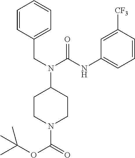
C1=CC(CN(C2CCN(C(=O)OC(C)(C)C)CC2)C(NC2=CC=CC([CF3])=C2)=O)=CC=C1
